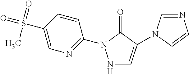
N1C=C(N2C=NC=C2)C(=O)N1C1=NC=C(S(=O)(=O)C)C=C1
